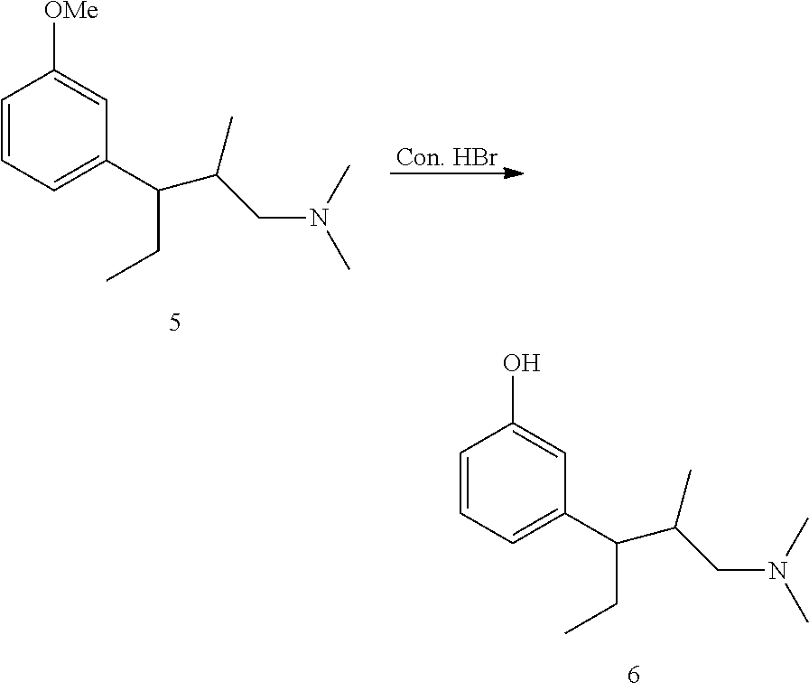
C1=CC=C(C(C(C)CN(C)C)CC)C=C1O.[Con. HBr].C1=CC=C(C(C(C)CN(C)C)CC)C=C1[OMe]
